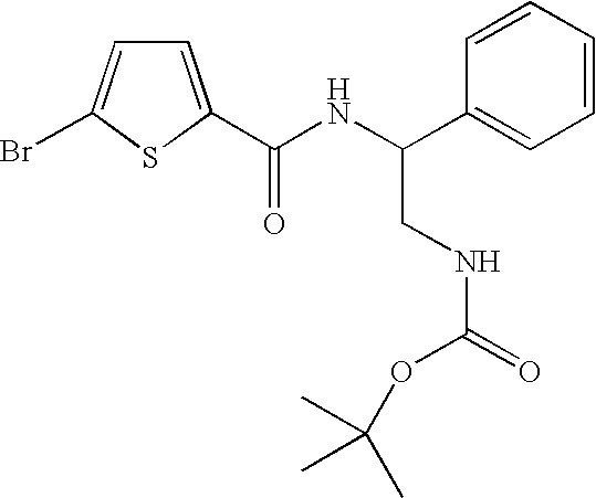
C1=C(Br)SC(C(NC(C2=CC=CC=C2)CNC(=O)OC(C)(C)C)=O)=C1
